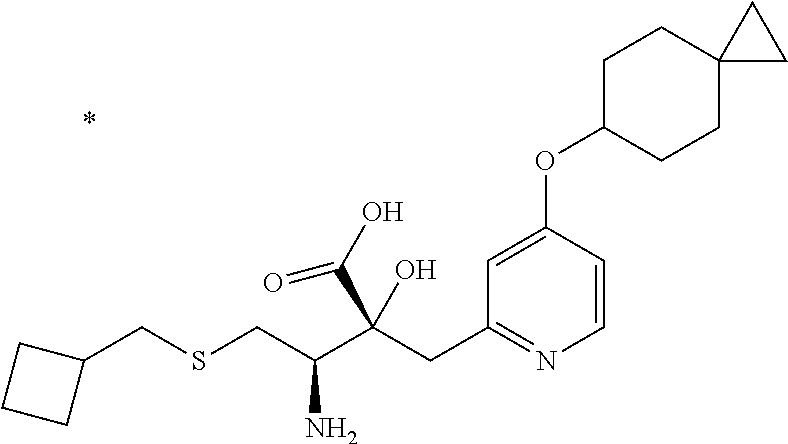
C1=CC(OC2CCC3(CC2)CC3)=CC(CC(C(CSCC2CCC2)N)(C(O)=O)O)=N1
